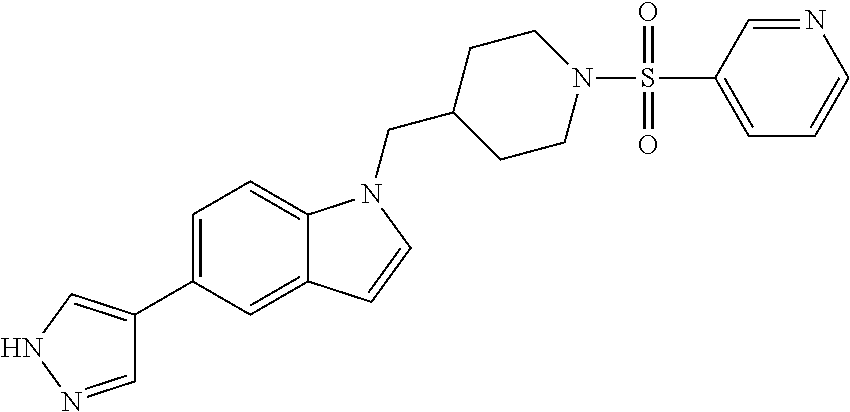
C1=C(C2=CNN=C2)C=C2C(=C1)N(CC1CCN(S(=O)(=O)C3=CC=CN=C3)CC1)C=C2
